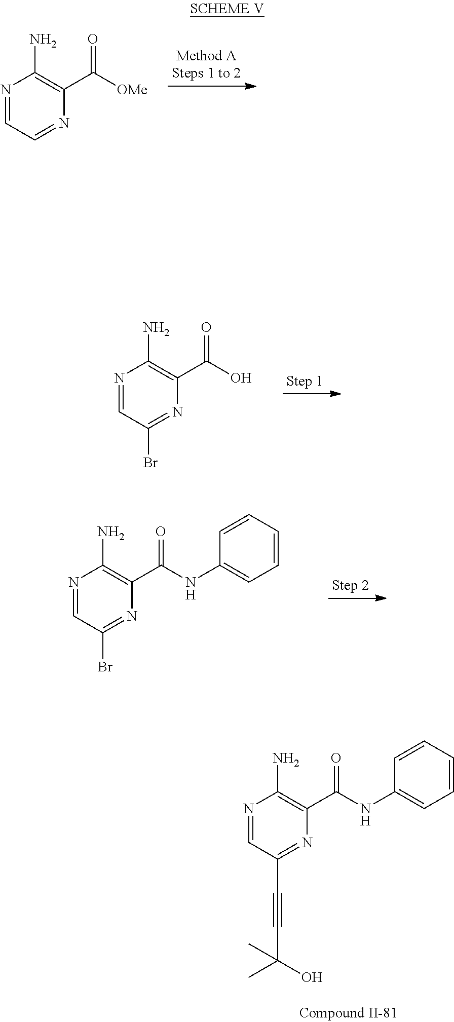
N1=CC=NC(C([OMe])=O)=C1N.N1=CC(Br)=NC(C(O)=O)=C1N.N1=CC(Br)=NC(C(NC2=CC=CC=C2)=O)=C1N.N1=CC(C#CC(C)(C)O)=NC(C(NC2=CC=CC=C2)=O)=C1N
